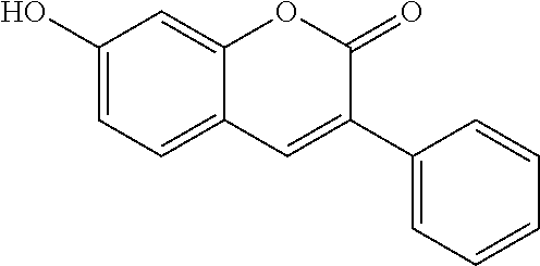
C1(O)=CC=C2C(=C1)OC(=O)C(C1=CC=CC=C1)=C2
